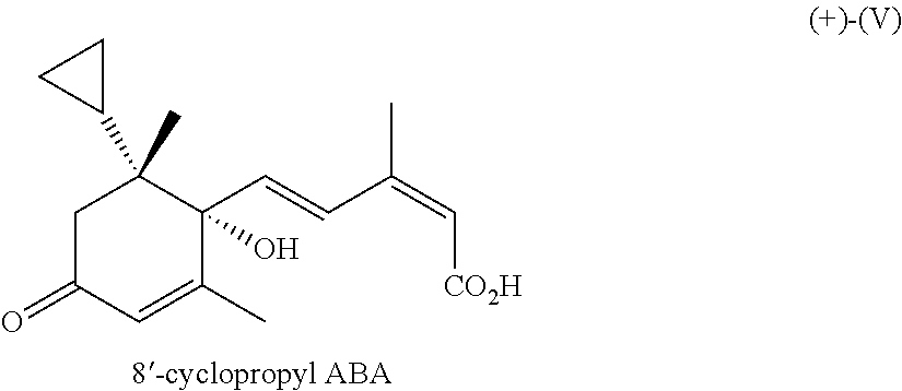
C1C(=O)C=C(C)C(C=CC(=C[CO2H])C)(O)C1(C)C1CC1
